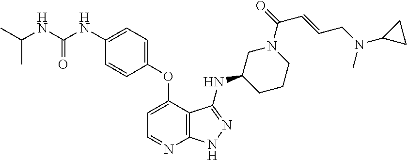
C1(NC(NC(C)C)=O)=CC=C(OC2=CC=NC3=C2C(NC2CCCN(C(=O)C=CCN(C4CC4)C)C2)=NN3)C=C1
